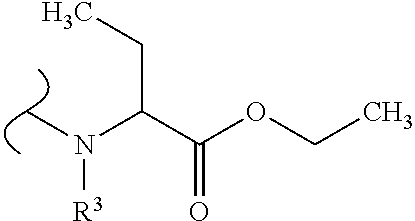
C(C(OCC)=O)(N(C)[R3])CC
